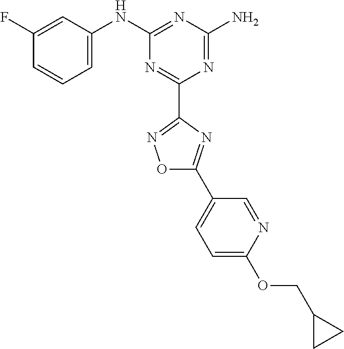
C1(F)=CC(NC2=NC(N)=NC(C3=NOC(C4=CC=C(OCC5CC5)N=C4)=N3)=N2)=CC=C1
